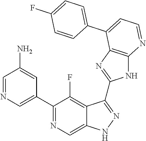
C1=NC=C(C2=NC=C3C(=C2F)C(C2=NC4=C(N2)N=CC=C4C2=CC=C(F)C=C2)=NN3)C=C1N
